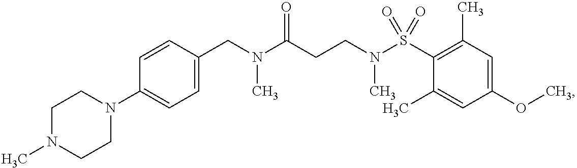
C(N(C(CCN(S(C1=C(C)C=C(OC)C=C1C)(=O)=O)C)=O)C)C1=CC=C(N2CCN(C)CC2)C=C1
